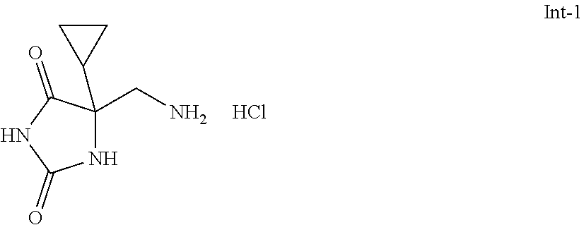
N1C(CN)(C2CC2)C(=O)NC1=O.Cl
